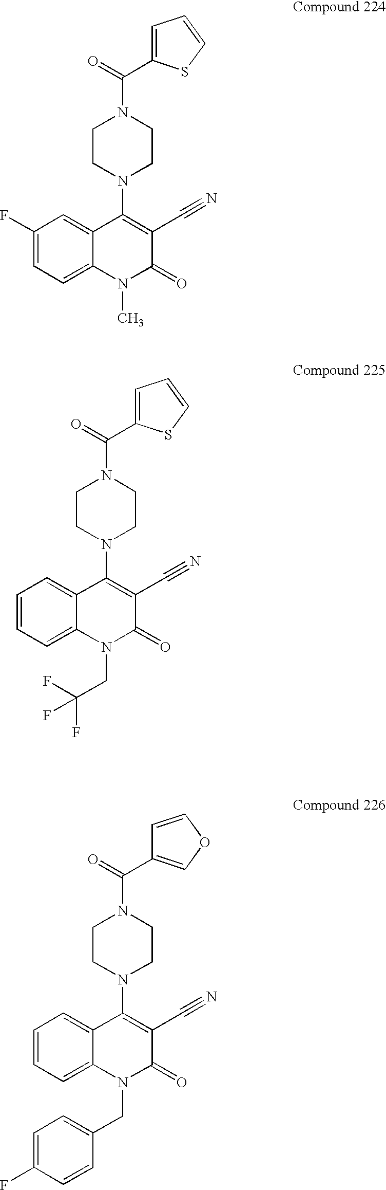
C1(F)=CC=C2C(=C1)C(N1CCN(C(=O)C3=CC=CS3)CC1)=C(C#N)C(=O)N2C.C1=CC=C2C(=C1)C(N1CCN(C(=O)C3=CC=CS3)CC1)=C(C#N)C(=O)N2CC(F)(F)F.C1=CC=C2C(=C1)C(N1CCN(C(=O)C3=COC=C3)CC1)=C(C#N)C(=O)N2CC1=CC=C(F)C=C1
